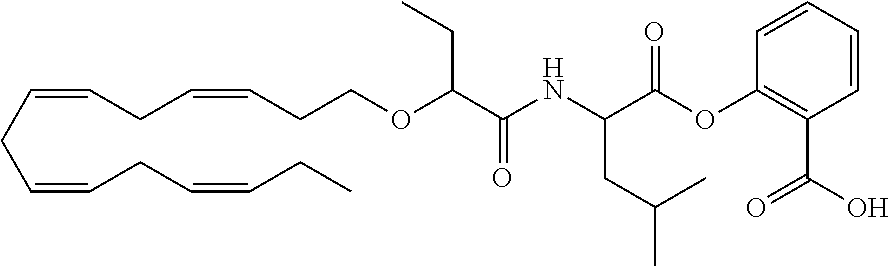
C(CC=CCC=CCCOC(C(=O)NC(C(OC1=C(C(O)=O)C=CC=C1)=O)CC(C)C)CC)=CCC=CCC
